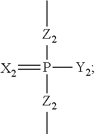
[Z2](P(=[X2])([Z2]C)[Y2])C
